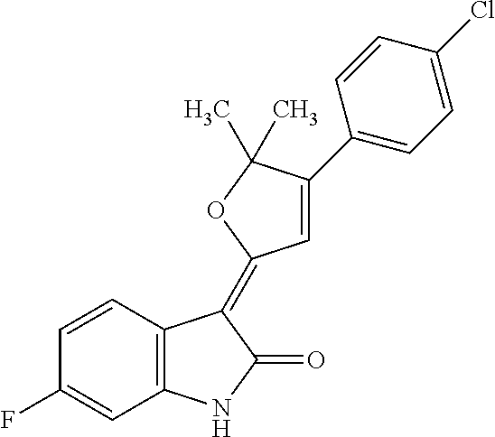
C1=CC(F)=CC2=C1C(=C1C=C(C3=CC=C(Cl)C=C3)C(C)(C)O1)C(=O)N2
